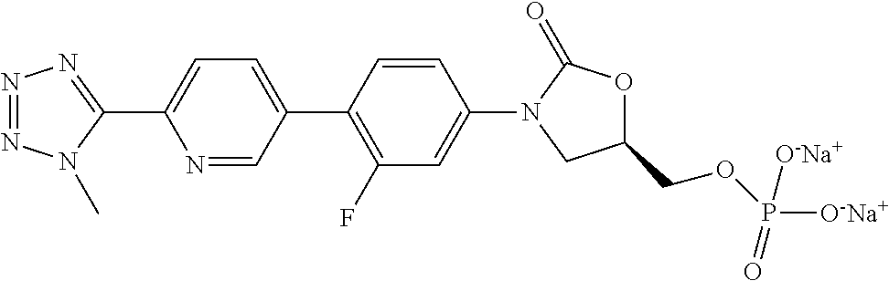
N1=NN=C(C2=CC=C(C3=C(F)C=C(N4CC(COP(=O)([O-Na+])[O-Na+])OC4=O)C=C3)C=N2)N1C
